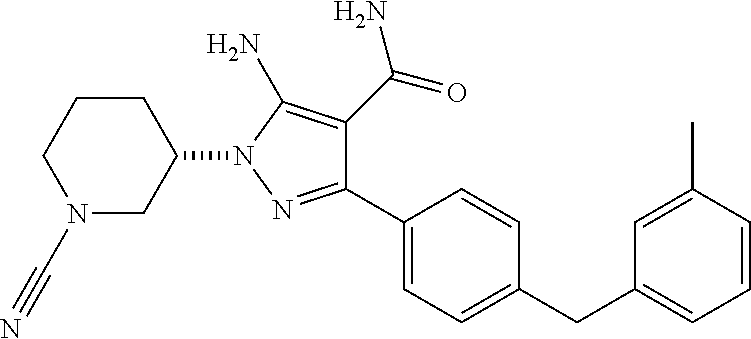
C1(C2=CC=C(CC3=CC=CC(C)=C3)C=C2)=NN(C2CCCN(C#N)C2)C(N)=C1C(=O)N
